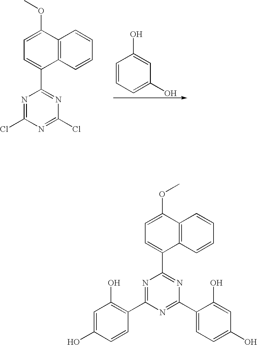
C1=C(OC)C2=C(C(C3=NC(Cl)=NC(Cl)=N3)=C1)C=CC=C2.C1=CC=C(O)C=C1O.C1=C(OC)C2=C(C(C3=NC(C4=CC=C(O)C=C4O)=NC(C4=C(O)C=C(O)C=C4)=N3)=C1)C=CC=C2
